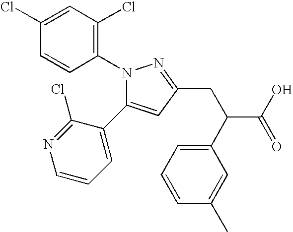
N1(C2=C(Cl)C=C(Cl)C=C2)C(C2=CC=CN=C2Cl)=CC(CC(C2=CC=CC(C)=C2)C(O)=O)=N1
